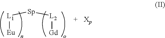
[L1]([Eu])[Sp][L2][Gd]
